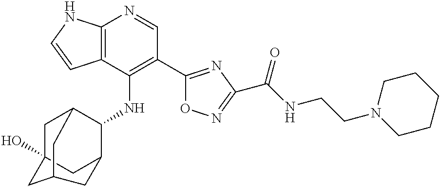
C12=C(C(NC3C4CC5(O)CC3CC(C5)C4)=C(C3=NC(C(NCCN4CCCCC4)=O)=NO3)C=N1)C=CN2
